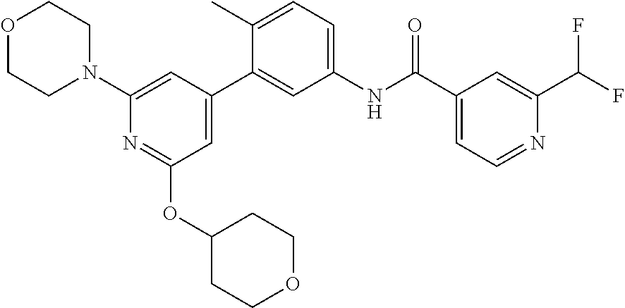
O1CCN(C2=CC(C3=CC(NC(C4=CC=NC(C(F)F)=C4)=O)=CC=C3C)=CC(OC3CCOCC3)=N2)CC1
